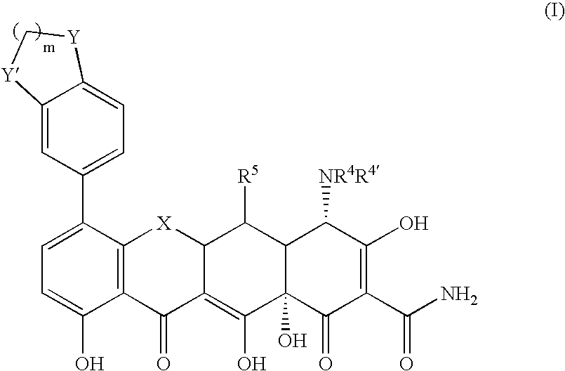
C12=CC(C3=CC=C(O)C4=C3[X]C3C(=C(O)C5(O)C(C3[R5])C([NR4R4])C(O)=C(C(N)=O)C5=O)C4=O)=CC=C1[Y]C[Y]2
